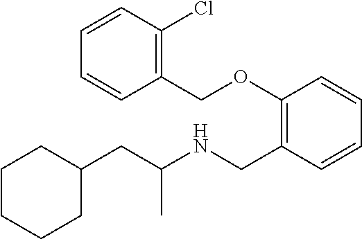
C1(CC(NCC2=C(OCC3=C(Cl)C=CC=C3)C=CC=C2)C)CCCCC1
